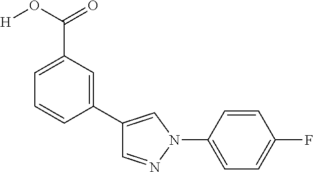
C1(C2=CN(C3=CC=C(F)C=C3)N=C2)=CC(C(O[H])=O)=CC=C1
